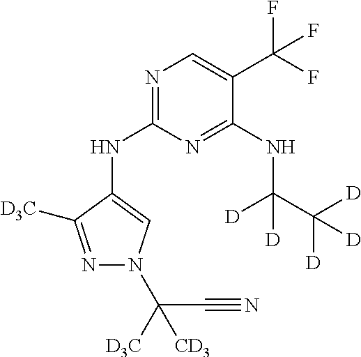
N1=C(NC2=CN(C(C#N)([D3C])[CD3])N=C2[D3C])N=C(NC(C([D])([D])[D])([D])[D])C(C(F)(F)F)=C1
